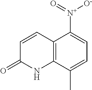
C12=C(C(C)=CC=C1[N+](=O)[O-])NC(=O)C=C2
